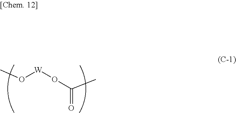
O=C(O[W]OC)C
